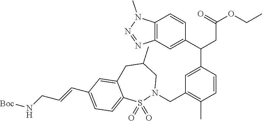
C1(C(CC(OCC)=O)C2=CC(CN3CC(C)CC4=CC(C=CCN[Boc])=CC=C4S3(=O)=O)=C(C)C=C2)=CC2=C(C=C1)N(C)N=N2
